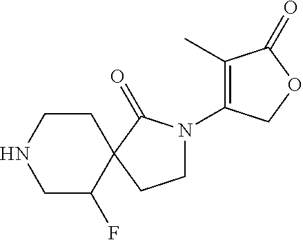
C1CNCC(F)C12CCN(C1=C(C)C(=O)OC1)C2=O
